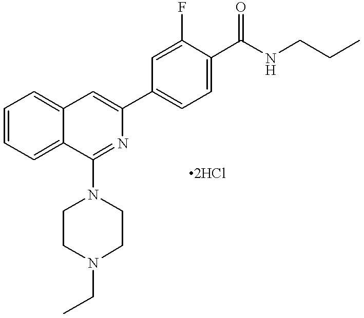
C1=CC=C2C(=C1)C=C(C1=CC=C(C(NCCC)=O)C(F)=C1)N=C2N1CCN(CC)CC1
